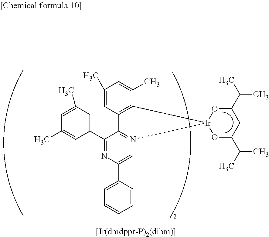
C1(C)=CC2=C(C(C)=C1)[Ir]1(N3=C2C(C2=CC(C)=CC(C)=C2)=NC(C2=CC=CC=C2)=C3)OC(C(C)C)CC(C(C)C)O1
